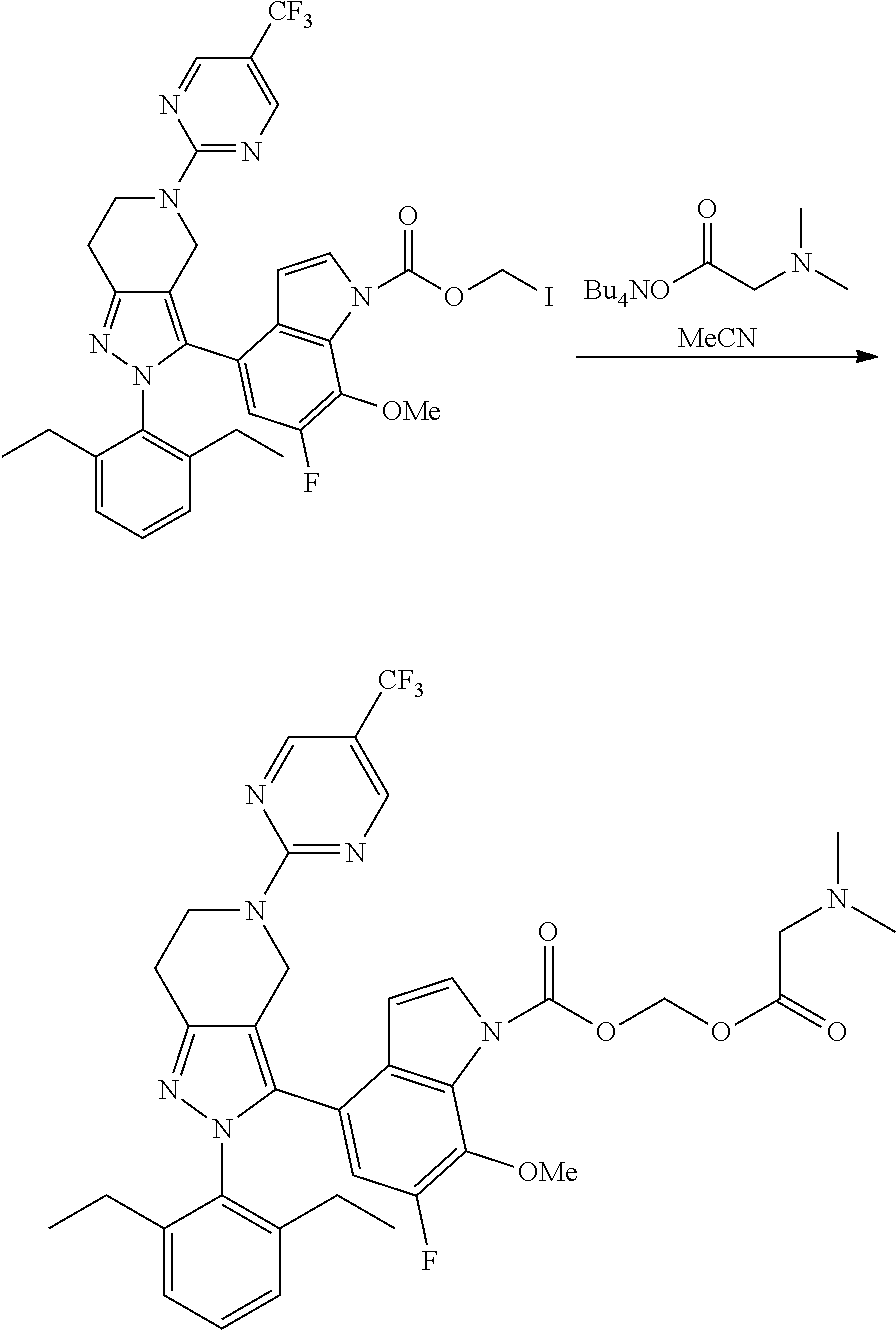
C1(CC)=CC=CC(CC)=C1N1C(C2=CC(F)=C([OMe])C3=C2C=CN3C(OCOC(=O)CN(C)C)=O)=C2C(=N1)CCN(C1=NC=C([CF3])C=N1)C2.C1(CC)=CC=CC(CC)=C1N1C(C2=CC(F)=C([OMe])C3=C2C=CN3C(OCI)=O)=C2C(=N1)CCN(C1=NC=C([CF3])C=N1)C2.[Bu4NO]C(CN(C)C)=O.[MeCN]
